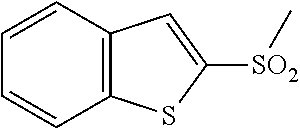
C1=CC2=C(C=C1)SC([SO2]C)=C2
